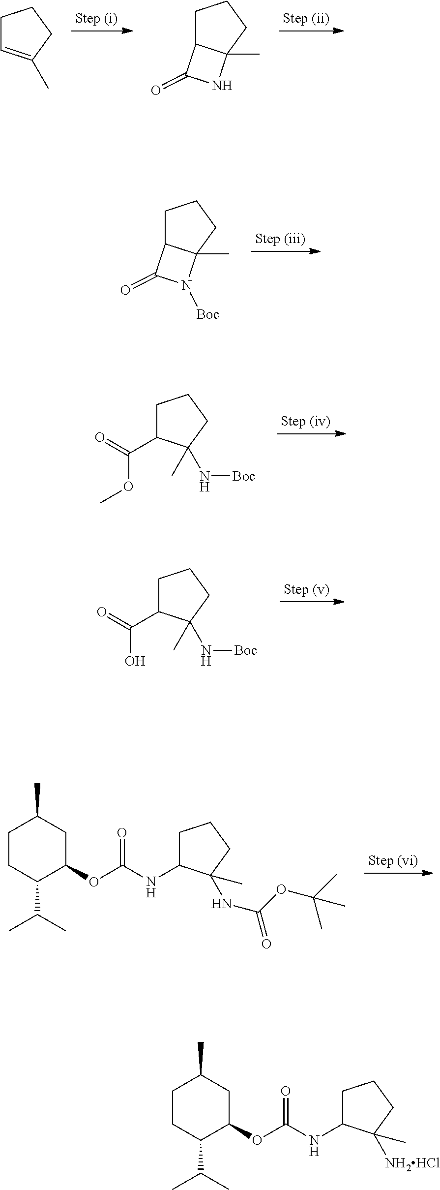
C1C(C(=O)O)C(N[Boc])(C)CC1.C1C(NC(OC2C(C(C)C)CCC(C)C2)=O)C(NC(=O)OC(C)(C)C)(C)CC1.C1C=C(C)CC1.C1C2C(C)(CC1)NC2=O.C1C2C(C)(CC1)N([Boc])C2=O.C1C(C(=O)OC)C(N[Boc])(C)CC1.C1C(NC(OC2C(C(C)C)CCC(C)C2)=O)C([NH2HCl])(C)CC1
